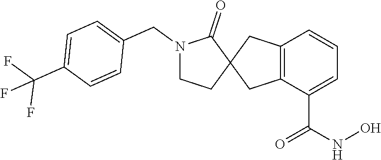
C12=C(C(C(NO)=O)=CC=C1)CC1(C2)C(=O)N(CC2=CC=C(C(F)(F)F)C=C2)CC1
